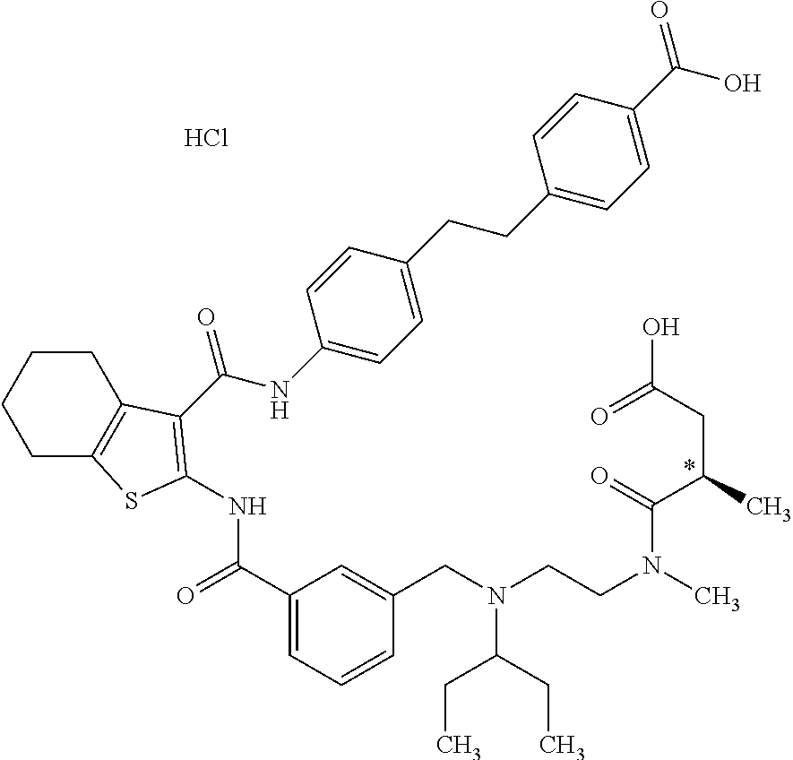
C1(C(=O)NC2=C(C(NC3=CC=C(CCC4=CC=C(C(=O)O)C=C4)C=C3)=O)C3=C(CCCC3)S2)=CC=CC(CN(CCN(C)C(C(CC(=O)O)C)=O)C(CC)CC)=C1.*.Cl
